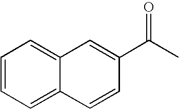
C12=CC=CC=C1C=CC(C(=O)C)=C2
